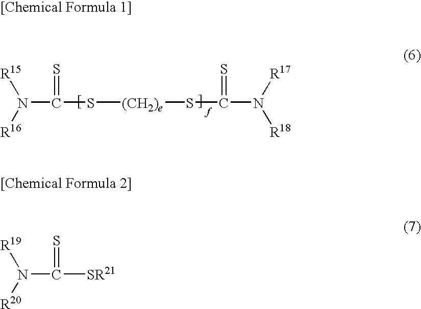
N(C(S[(CH2)e]SC(N([R17])[R18])=S)=S)([R16])[R15].N(C([SR21])=S)([R20])[R19]
